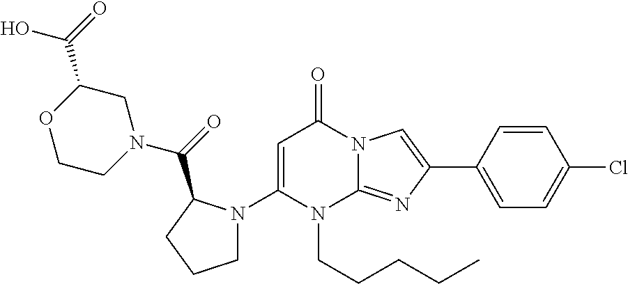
N1(CCCCC)C2=NC(C3=CC=C(Cl)C=C3)=CN2C(=O)C=C1N1CCCC1C(N1CCOC(C(=O)O)C1)=O
